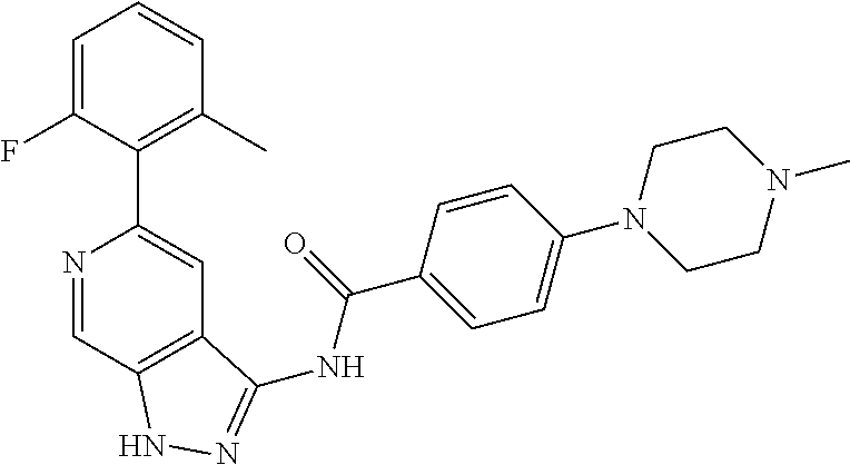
N1=CC2=C(C=C1C1=C(C)C=CC=C1F)C(NC(C1=CC=C(N3CCN(C)CC3)C=C1)=O)=NN2
